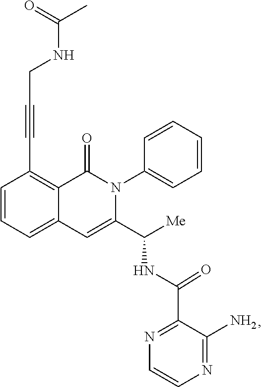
C1=CC=C2C(=C1C#CCNC(C)=O)C(=O)N(C1=CC=CC=C1)C(C([Me])NC(C1=NC=CN=C1N)=O)=C2
